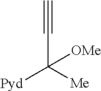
C#CC([Pyd])([Me])[OMe]
